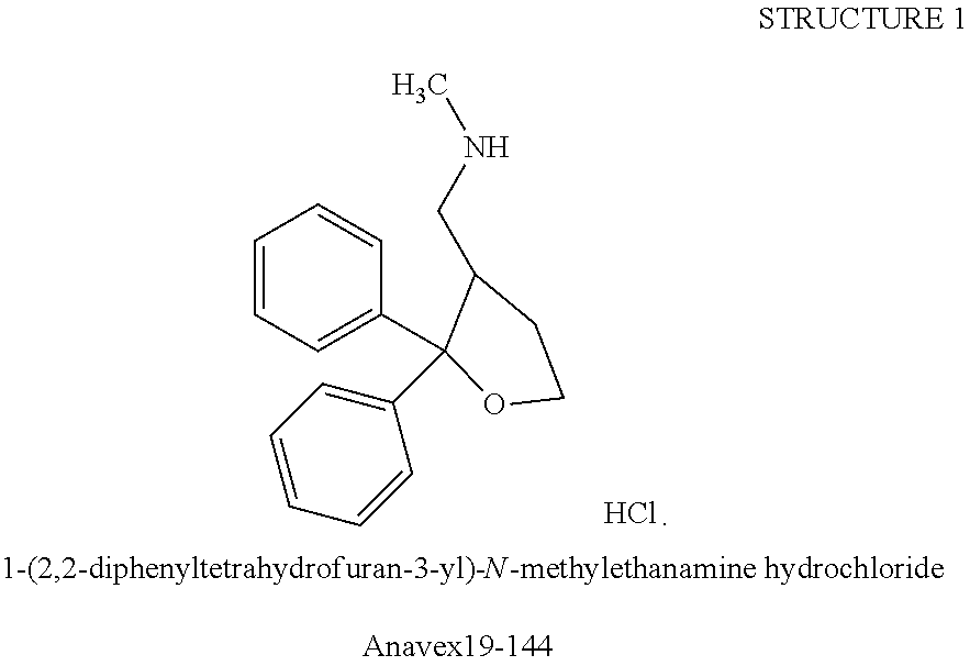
C1=CC=C(C2(C3=CC=CC=C3)OCCC2CNC)C=C1.Cl
